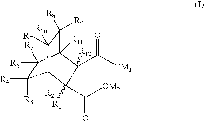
C1([R3])([R4])C([R5])([R6])C2([R11])C([R9])([R8])C([R10])([R7])C1([R2])C(C([OM2])=O)([R1])C2(C([OM1])=O)[R12]
